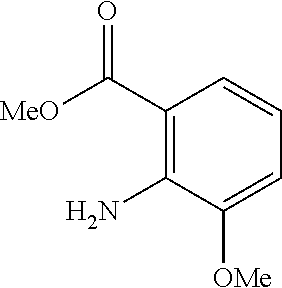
C1(C([MeO])=O)=C(N)C([OMe])=CC=C1
